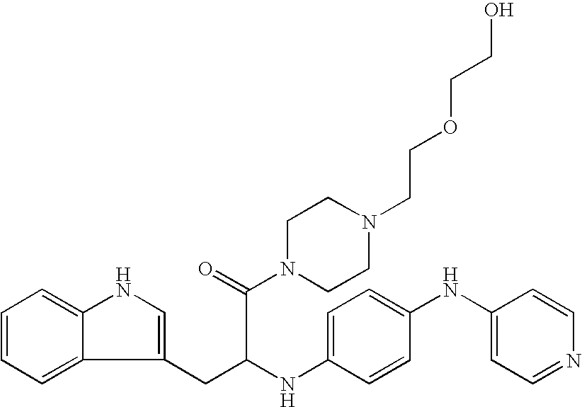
C1=CC=C2C(=C1)NC=C2CC(C(=O)N1CCN(CCOCCO)CC1)NC1=CC=C(NC2=CC=NC=C2)C=C1
